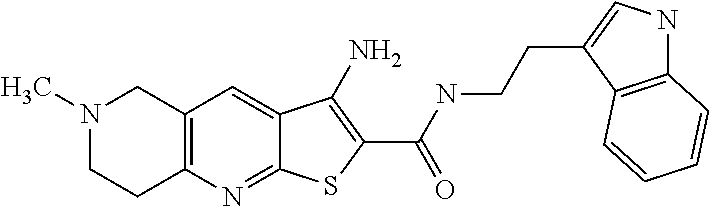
C12=NC3=C(C=C1C(N)=C(C(NCCC1=CNC4=C1C=CC=C4)=O)S2)CN(C)CC3
